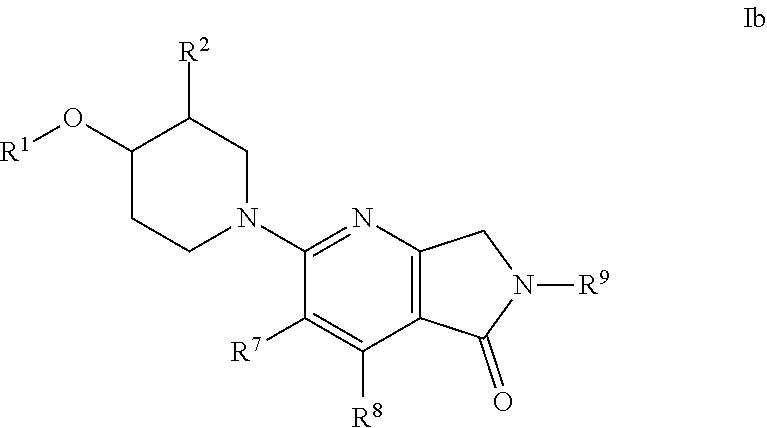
C12=C(N=C(N3CC([R2])C(O[R1])CC3)C([R7])=C1[R8])CN([R9])C2=O
